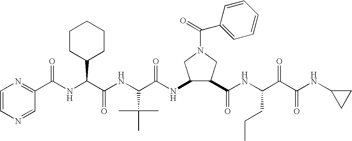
C1=CN=CC(C(NC(C(NC(C(NC2C(C(NC(C(C(NC3CC3)=O)=O)CCC)=O)CN(C(=O)C3=CC=CC=C3)C2)=O)C(C)(C)C)=O)C2CCCCC2)=O)=N1
